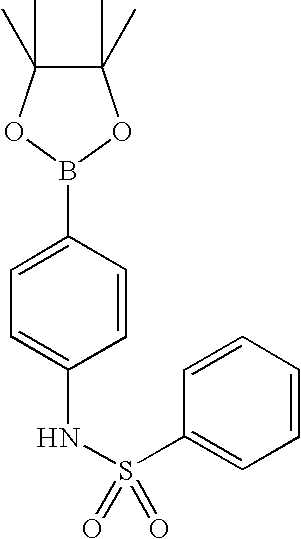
C1=CC(NS(=O)(C2=CC=CC=C2)=O)=CC=C1B1OC(C)(C)C(C)(C)O1
